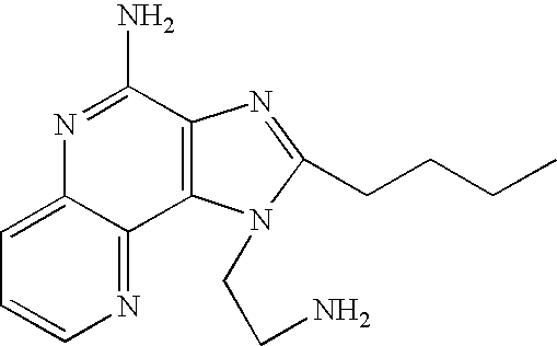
C12=CC=CN=C1C1=C(C(N)=N2)N=C(CCCC)N1CCN
